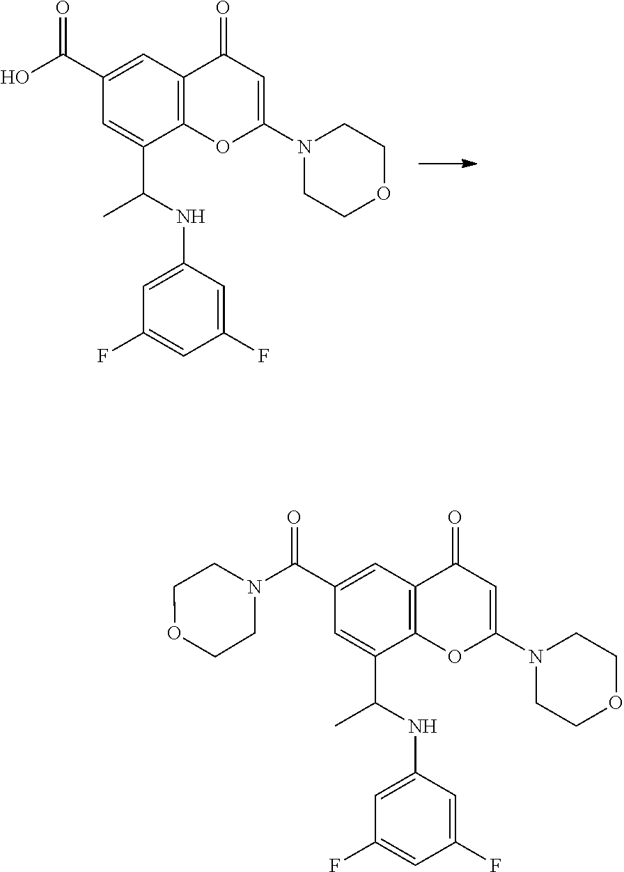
C1=C(C(O)=O)C=C(C(C)NC2=CC(F)=CC(F)=C2)C2=C1C(=O)C=C(N1CCOCC1)O2.C1=C(C(=O)N2CCOCC2)C=C(C(NC2=CC(F)=CC(F)=C2)C)C2=C1C(=O)C=C(N1CCOCC1)O2
